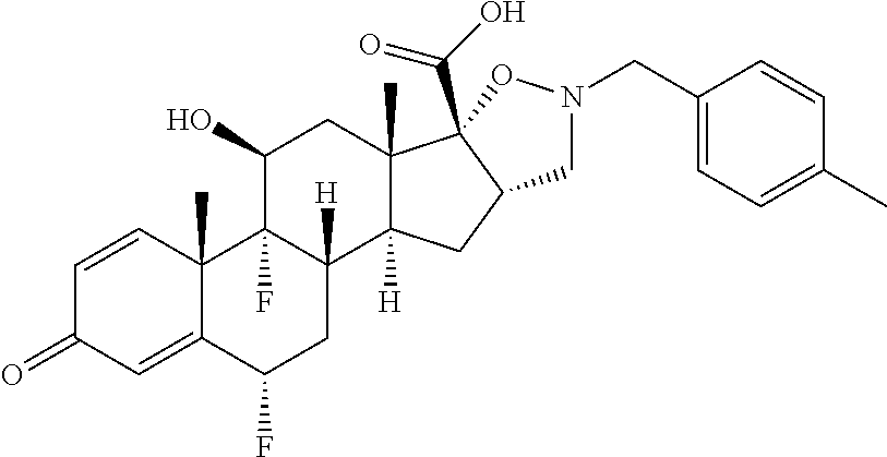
C1=CC2(C)C(=CC1=O)C(F)CC1([H])C2(F)C(O)CC2(C)C1([H])CC1C2(C(O)=O)ON(CC2=CC=C(C)C=C2)C1
